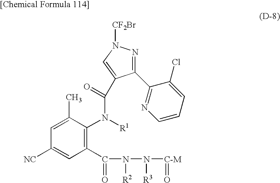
C1(C2=NC=CC=C2Cl)=NN([CF2Br])C=C1C(N(C1=C(C(=O)N(N([C-M]=O)[R3])[R2])C=C([NC])C=C1C)[R1])=O
